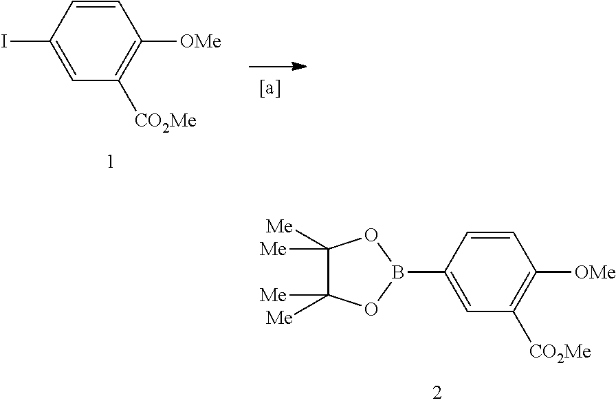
C1=CC(B2OC([Me])([Me])C([Me])([Me])O2)=CC([CO2Me])=C1[OMe].C1=CC(I)=CC([CO2Me])=C1[OMe]
